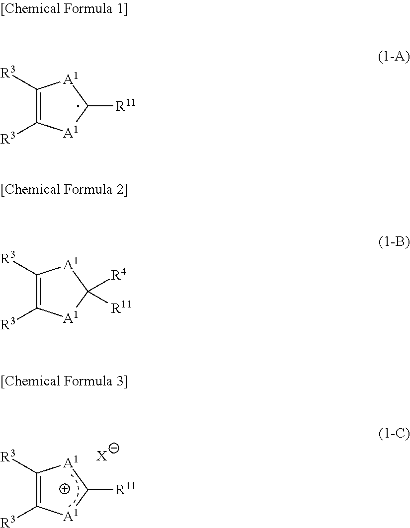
C1([R3])=C([R3])[A1]C([R11])[A1]1.[X].C1([R3])=C([R3])[A1]C([R11])[A1]1.C1([R3])=C([R3])[A1]C([R11])([R4])[A1]1
